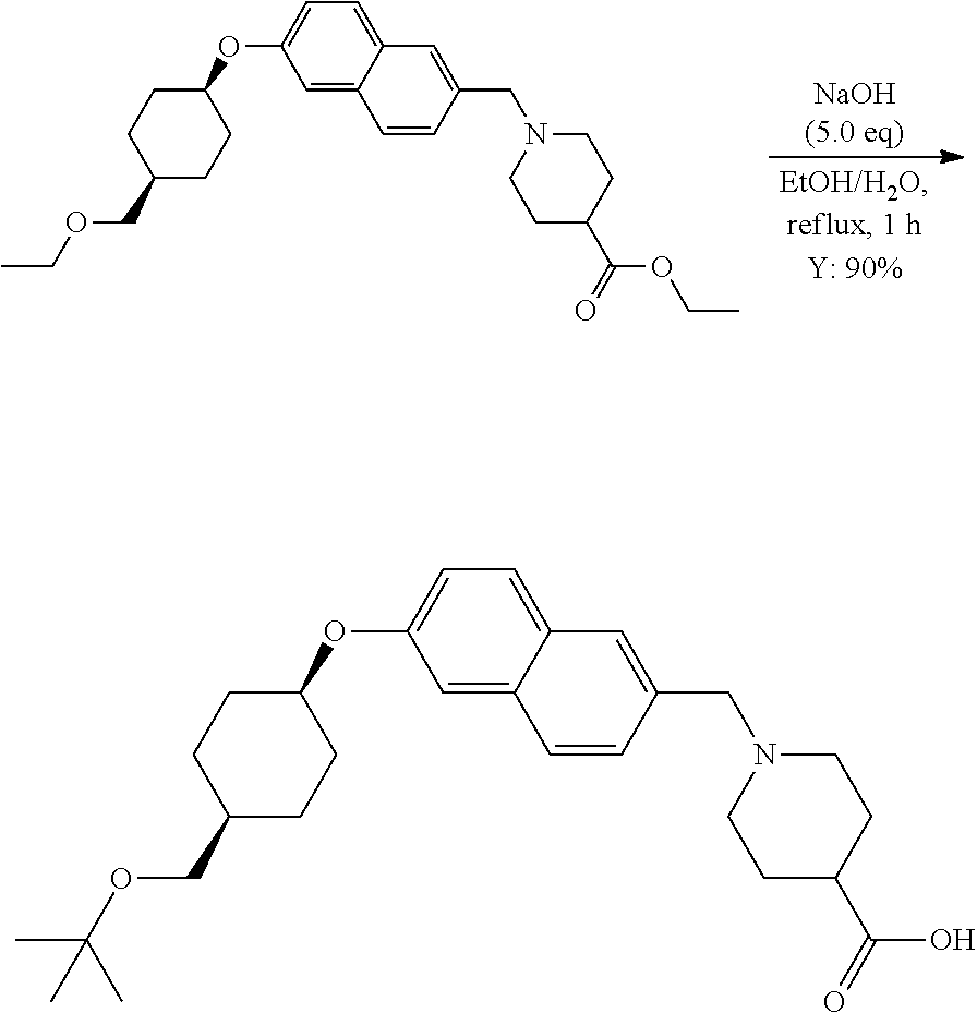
C1(COCC)CCC(OC2=CC=C3C(=C2)C=CC(CN2CCC(C(=O)OCC)CC2)=C3)CC1.C1(COC(C)(C)C)CCC(OC2=CC=C3C(=C2)C=CC(CN2CCC(C(=O)O)CC2)=C3)CC1
